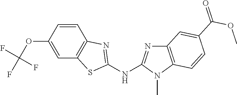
O(C1=CC2=C(C=C1)N=C(NC1=NC3=C(N1C)C=CC(C(OC)=O)=C3)S2)C(F)(F)F
